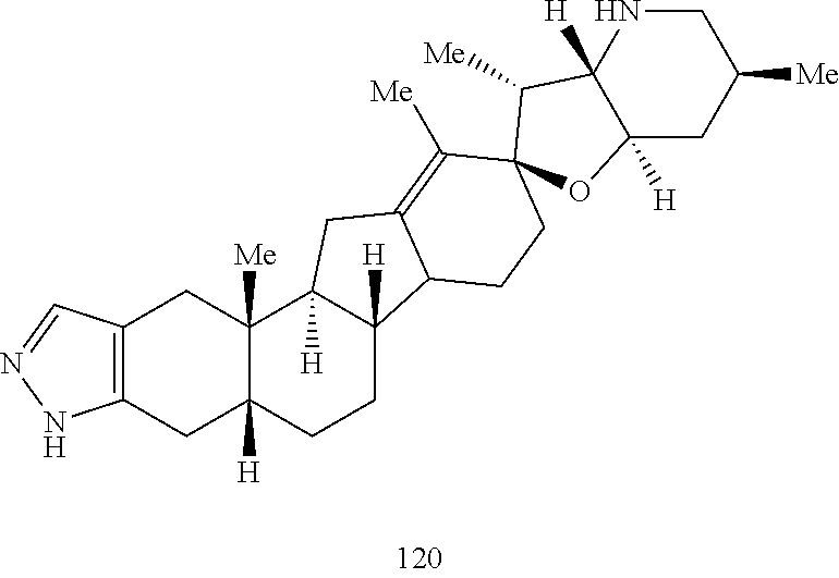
C12=C(C=NN1)CC1([Me])C([H])(C2)CCC2([H])C1([H])CC1=C([Me])C3(CCC21)C([Me])C1([H])C([H])(CC([Me])CN1)O3
